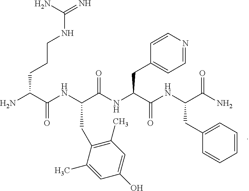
NC(C(NC(C(NC(CC1=CC=NC=C1)C(NC(C(N)=O)CC1=CC=CC=C1)=O)=O)CC1=C(C)C=C(O)C=C1C)=O)CCCNC(=N)N
